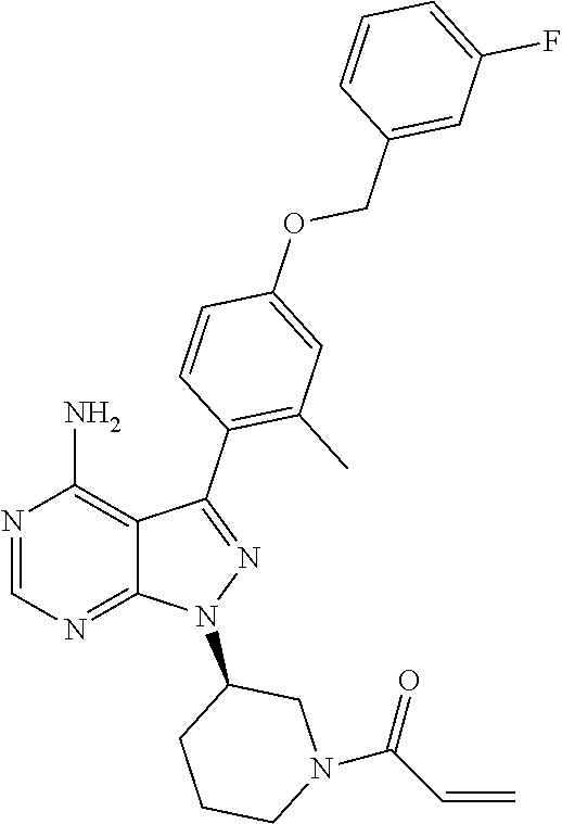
N1=CN=C2C(=C1N)C(C1=C(C)C=C(OCC3=CC(F)=CC=C3)C=C1)=NN2C1CCCN(C(C=C)=O)C1
